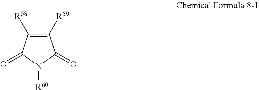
C1([R58])=C([R59])C(=O)N([R60])C1=O
